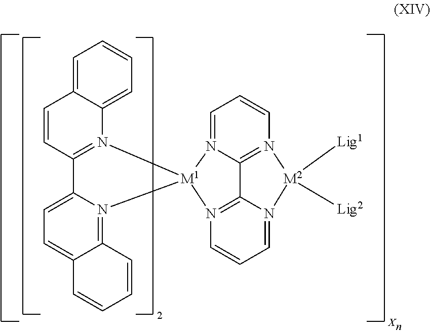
C12=N3C(=CC=C1C=CC=C2)C1=N(C2=CC=CC=C2C=C1)[M1]31N2=CC=CN3=C2C2=N1C=CC=N2[M2]3([Lig2])[Lig1]
